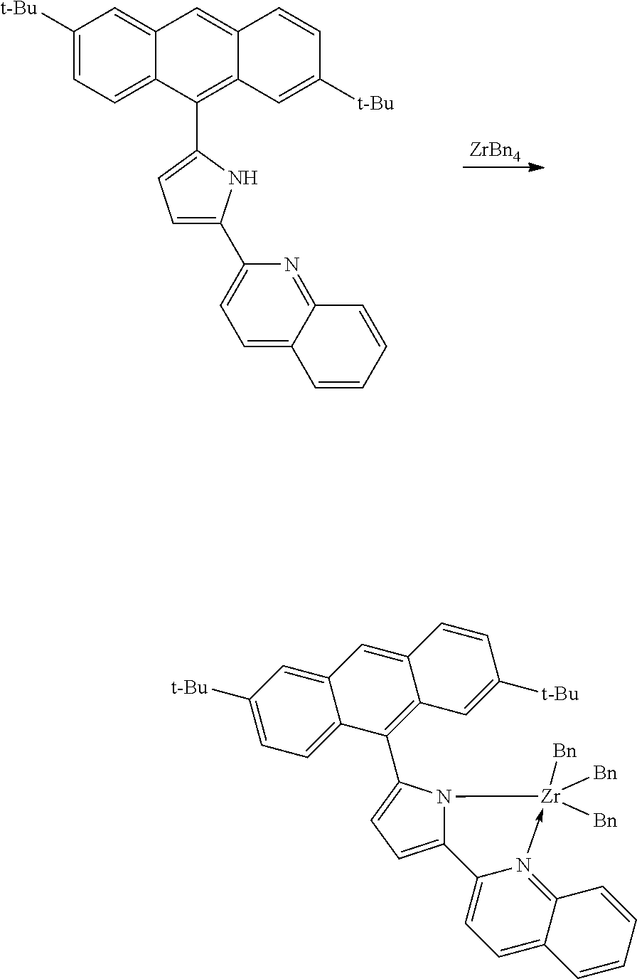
[ZrBn4].C1([t-Bu])=CC=C2C(=C1)C=C1C(=C2C2=CC=C(C3=CC=C4C(=N3)C=CC=C4)N2)C=C([t-Bu])C=C1.C1([t-Bu])=CC=C2C(=C1)C=C1C(=C2C2=CC=C3N2[Zr]([Bn])([Bn])([Bn])-N2=C4C(=CC=C32)C=CC=C4)C=C([t-Bu])C=C1
